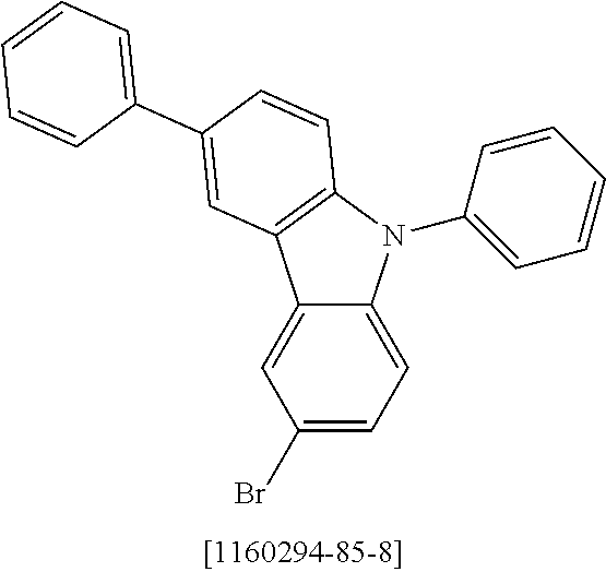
C1(Br)=CC=C2C(=C1)C1=C(N2C2=CC=CC=C2)C=CC(C2=CC=CC=C2)=C1
